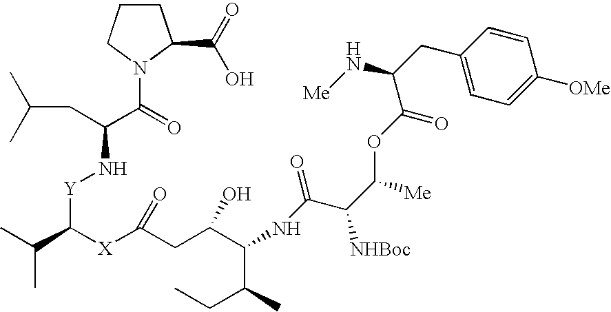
C1CCN(C(C(CC(C)C)N[Y]C(C(C)C)[X]C(CC(C(NC(C(C([Me])OC(C(CC2=CC=C([OMe])C=C2)N[Me])=O)[NHBoc])=O)C(C)CC)O)=O)=O)C1C(=O)O
